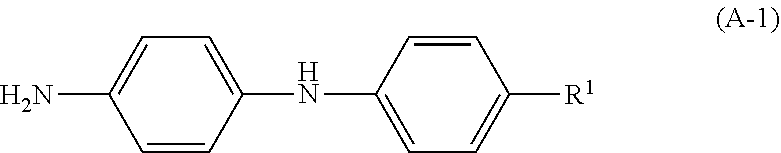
N(C1=CC=C([R1])C=C1)C1=CC=C(N)C=C1
